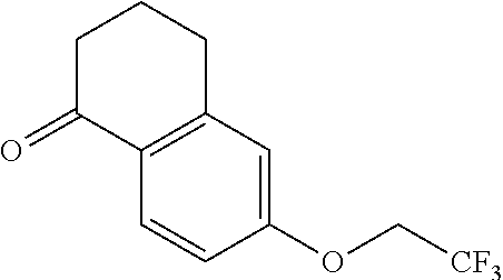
[CF3]COC1=CC2=C(C=C1)C(=O)CCC2
